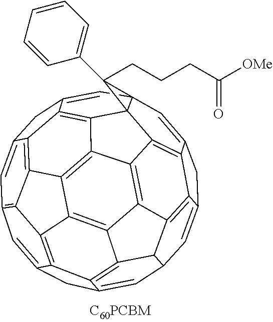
C1=C2CC3=CC45C=C6CC7=CC8=C9C%10=C%11C(=C8)CC8=CC1C1C(=C8%11)C8=C%10C%10=C%11C(=C6C7=C9%10)C4(C4=C3C2=C1C8=C%114)C5(C1=CC=CC=C1)CCCC([OMe])=O
